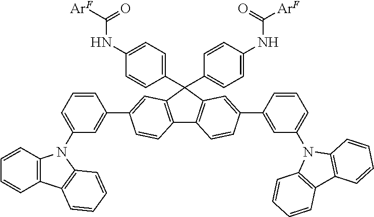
C12=C(C(C3=CC=C(NC([ArF])=O)C=C3)(C3=CC=C(NC([ArF])=O)C=C3)C3=C1C=CC(C1=CC(N4C5=C(C6=C4C=CC=C6)C=CC=C5)=CC=C1)=C3)C=C(C1=CC(N3C4=C(C=CC=C4)C4=C3C=CC=C4)=CC=C1)C=C2
